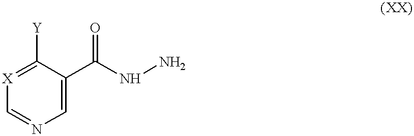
[X]1=C([Y])C(C(NN)=O)=CN=C1
